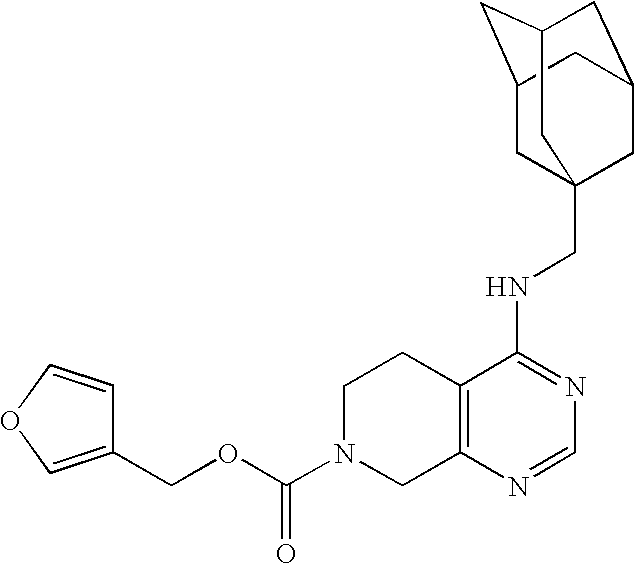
C12=C(N=CN=C1NCC13CC4CC(CC(C1)C4)C3)CN(C(OCC1=COC=C1)=O)CC2
